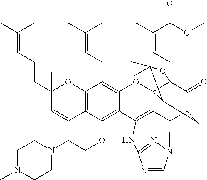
C12=C(C=CC(CCC=C(C)C)(C)O1)C(OCCN1CCN(C)CC1)=C1C(=C2CC=C(C)C)OC23C4(CC=C(C)C(OC)=O)C(=O)C(CC2C(C)(C)O4)C2C3=C1NC1=NN2C=N1
